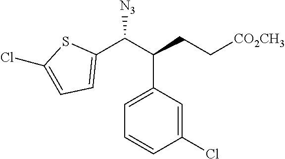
C1=CC(Cl)=CC(C(C(C2=CC=C(Cl)S2)[N3])CC[CO2CH3])=C1
